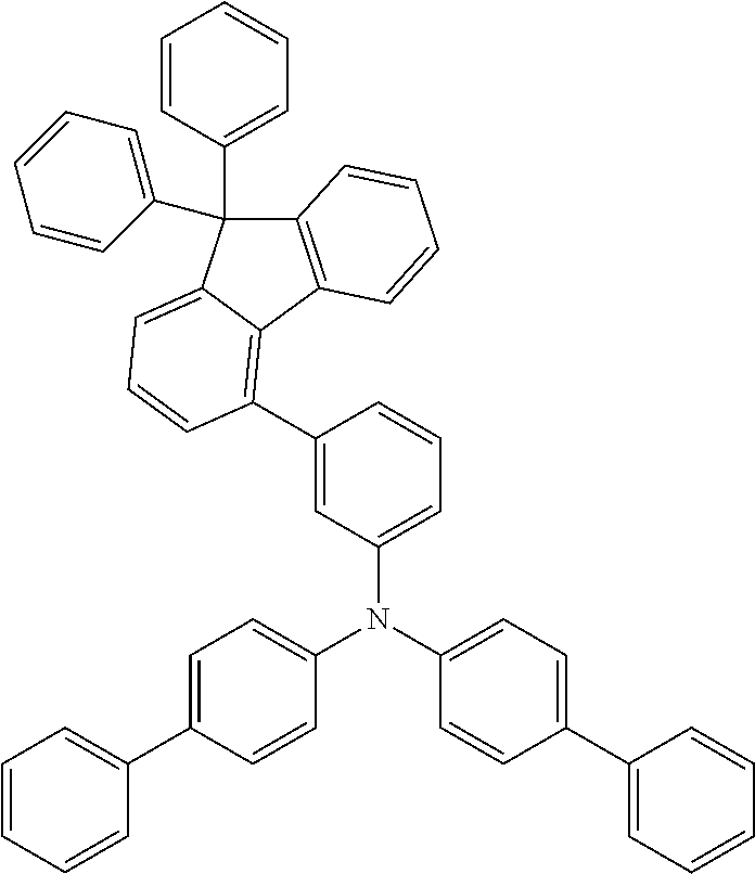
C1(N(C2=CC=C(C3=CC=CC=C3)C=C2)C2=CC=C(C3=CC=CC=C3)C=C2)=CC=CC(C2=C3C(=CC=C2)C(C2=CC=CC=C2)(C2=CC=CC=C2)C2=C3C=CC=C2)=C1
